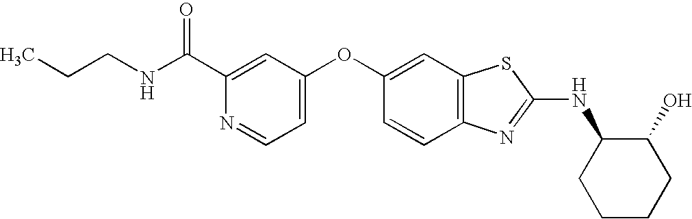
C1(C(NCCC)=O)=CC(OC2=CC3=C(C=C2)N=C(NC2CCCCC2O)S3)=CC=N1
